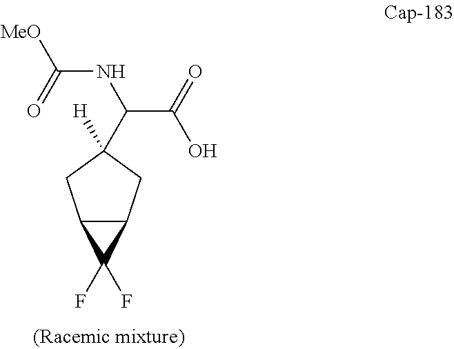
C12C(CC([H])(C(NC([MeO])=O)C(O)=O)C1)C2(F)F
